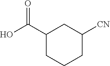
C1(C(O)=O)CCCC([CN])C1
